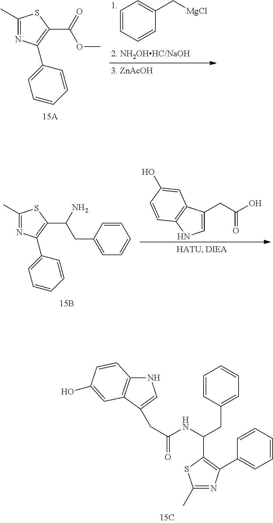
C1=CC=CC(C2=C(C(CC3=CC=CC=C3)NC(=O)CC3=CNC4=C3C=C(O)C=C4)SC(C)=N2)=C1.C1=CC=CC(C2=C(C(OC)=O)SC(C)=N2)=C1.C1=CC=CC(C[MgCl])=C1.C1=CC=CC(C2=C(C(CC3=CC=CC=C3)N)SC(C)=N2)=C1.C1=C(CC(=O)O)C2=C(N1)C=CC(O)=C2
